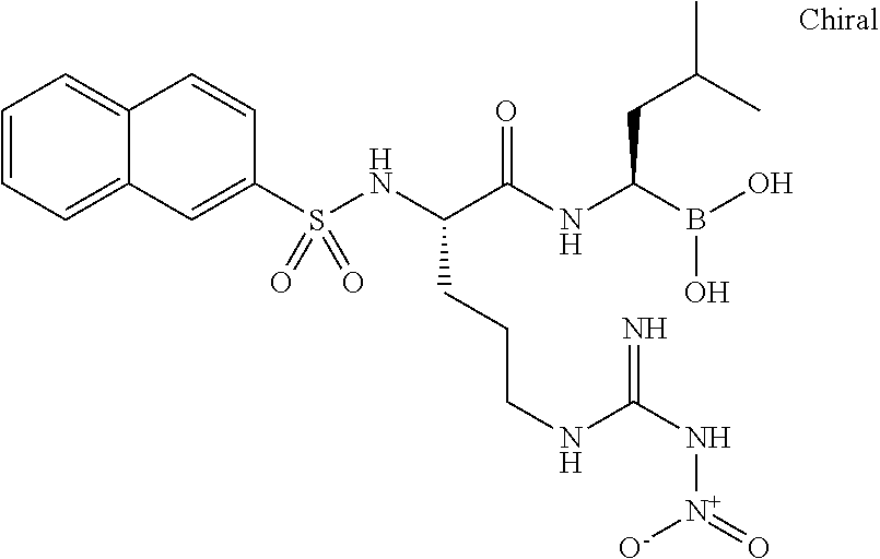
C1(S(NC(C(NC(B(O)O)CC(C)C)=O)CCCNC(N[N+](=O)[O-])=N)(=O)=O)=CC2=CC=CC=C2C=C1
